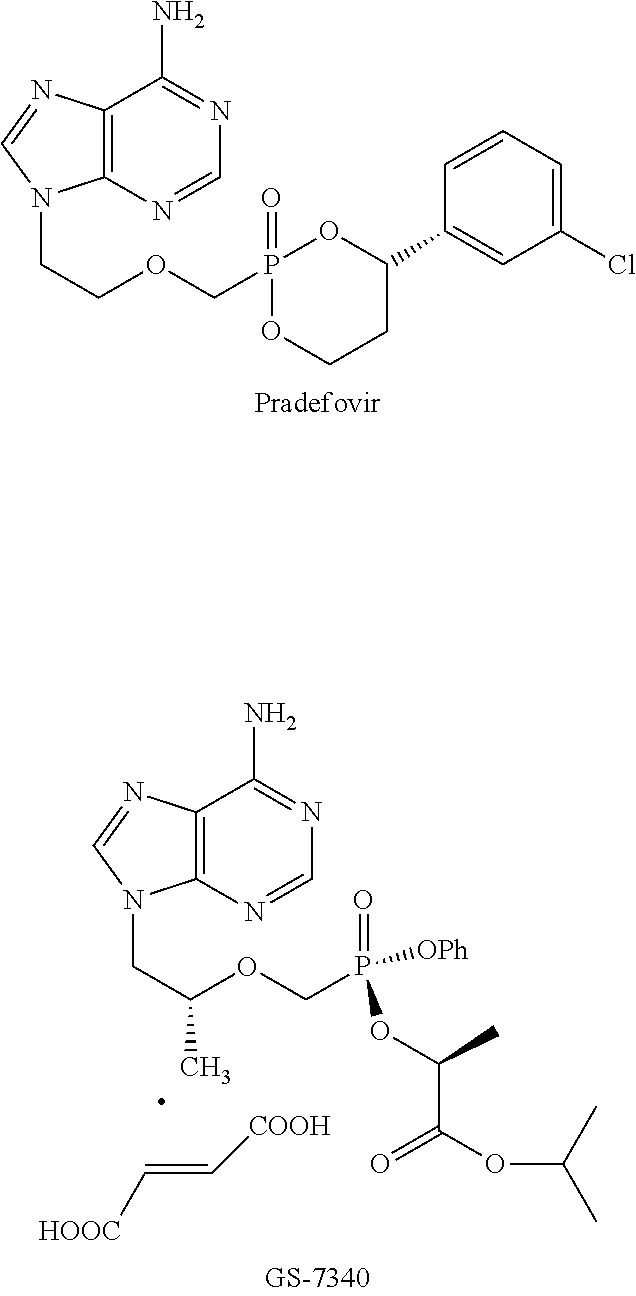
C1(C2OP(=O)(COCCN3C4=C(C(N)=NC=N4)N=C3)OCC2)=CC(Cl)=CC=C1.C12=C(N=CN=C1N)N(CC(OCP(=O)([OPh])OC(C(=O)OC(C)C)C)C)C=N2.[HOOC]C=C[COOH]
